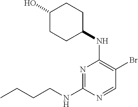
N1=C(NCCCC)N=CC(Br)=C1NC1CCC(O)CC1
